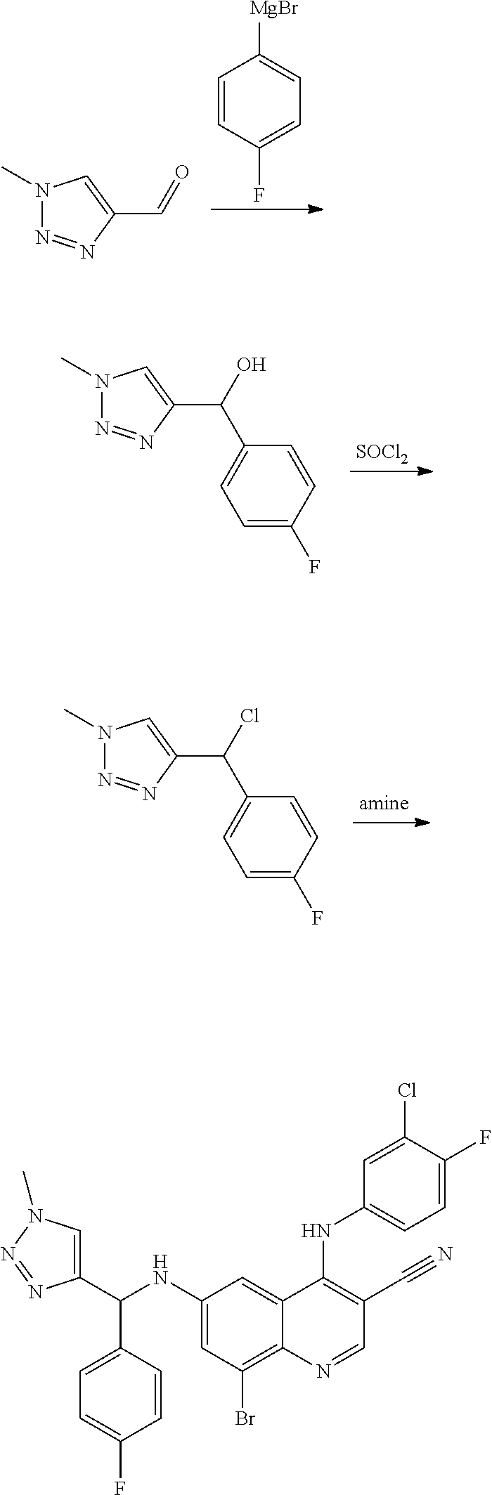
N1(C)N=NC(C=O)=C1.C1=CC(F)=CC=C1[MgBr].N1(C)N=NC(C(O)C2=CC=C(F)C=C2)=C1.[SOCl2].N1(C)N=NC(C(Cl)C2=CC=C(F)C=C2)=C1.[amine].C1(C(NC2=CC(Br)=C3C(=C2)C(NC2=CC=C(F)C(Cl)=C2)=C(C#N)C=N3)C2=CC=C(F)C=C2)=CN(C)N=N1
